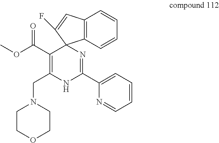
C12=C(C=CC=C1)C1(C(F)=C2)C(C(OC)=O)=C(CN2CCOCC2)NC(C2=CC=CC=N2)=N1
